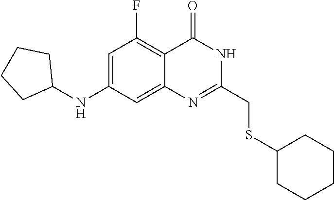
C1(CSC2CCCCC2)=NC2=CC(NC3CCCC3)=CC(F)=C2C(=O)N1
